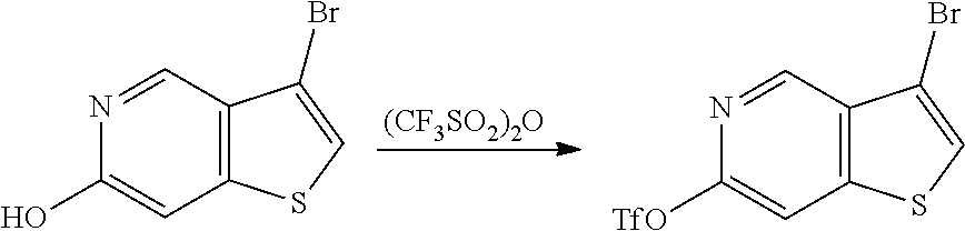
C12=C(SC=C1Br)C=C(O)N=C2.[(CF3SO2)2O].C12=C(SC=C1Br)C=C([TfO])N=C2
